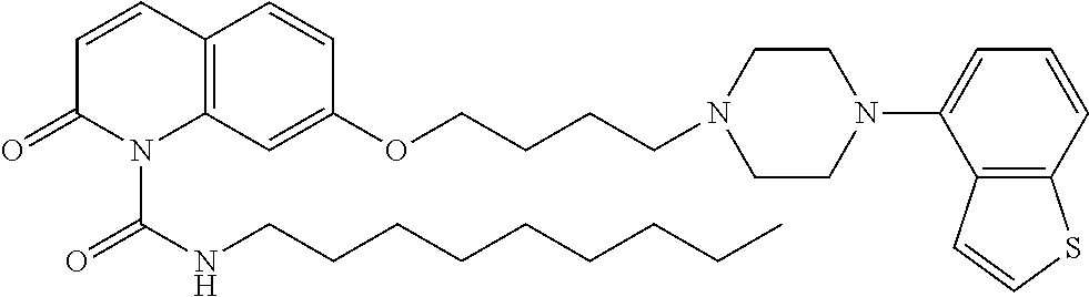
C12=C(C=C(OCCCCN3CCN(C4=CC=CC5=C4C=CS5)CC3)C=C1)N(C(NCCCCCCCCC)=O)C(=O)C=C2
